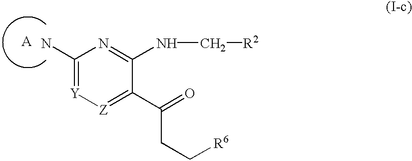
C1(N)=[Y][Z]=C(C(=O)CC[R6])C(NC[R2])=N1.[A]
